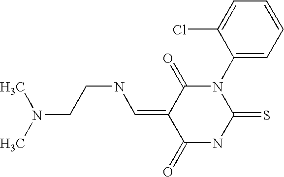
C(NC=C1C(=O)N(C2=CC=CC=C2Cl)C(=S)NC1=O)CN(C)C
